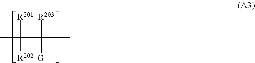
CC([R201])([R202])C([R203])([G])C
